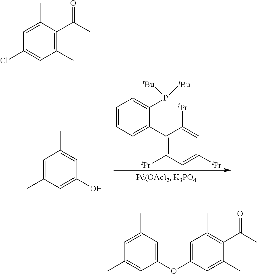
C1(C)=C(C(C)=O)C(C)=CC(Cl)=C1.C1=C(C)C=C(O)C=C1C.C1=CC=C(C2=C([iPr])C=C([iPr])C=C2[iPr])C(P([tBu])[tBu])=C1.C1(OC2=CC(C)=C(C(C)=O)C(C)=C2)=CC(C)=CC(C)=C1
